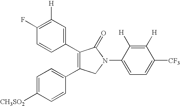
C1=CC(C2=C(C3=CC=C([CH3SO2])C=C3)CN(C3=CC=C([CF3])C([H])=C3[H])C2=O)=CC([H])=C1F
